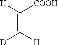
C(=C([H])[D])([H])[COOH]
